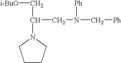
C1CCN(C(C[i-BuO])CN(C[Ph])[Ph])C1
